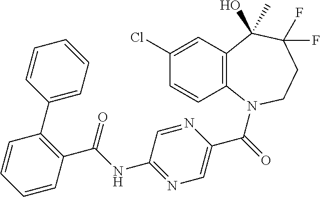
C1(Cl)=CC2=C(C=C1)N(C(=O)C1=CN=C(NC(C3=C(C4=CC=CC=C4)C=CC=C3)=O)C=N1)CCC(F)(F)C2(O)C
